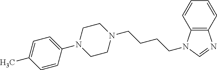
N1(C2=CC=C(C)C=C2)CCN(CCCCN2C3=C(N=C2)C=CC=C3)CC1
